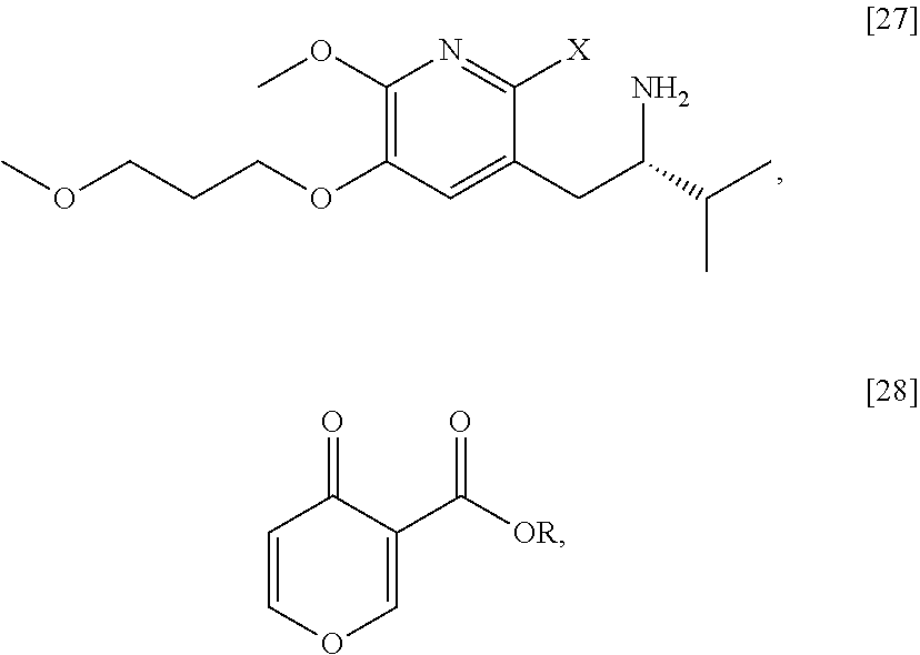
C1(OC)=C(OCCCOC)C=C(CC(N)C(C)C)C([X])=N1.C1=COC=C(C([OR])=O)C1=O
